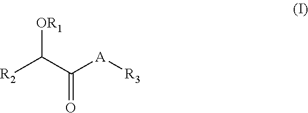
[R2]C([OR1])C([A][R3])=O
